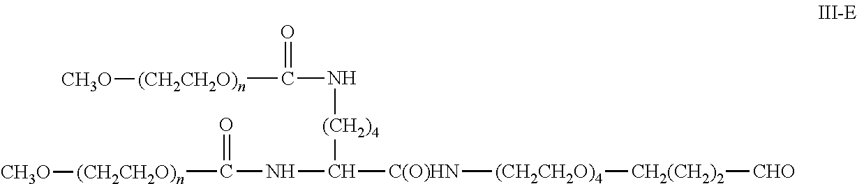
C(N[(CH2)4]C([C(O)HN][(CH2CH2O)4][CH2(CH2)2][CHO])NC([(CH2CH2O)n][CH3O])=O)([(CH2CH2O)n][CH3O])=O
